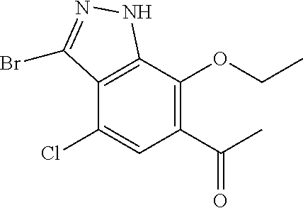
O=C(C)C1=C(OCC)C2=C(C(Cl)=C1)C(Br)=NN2
